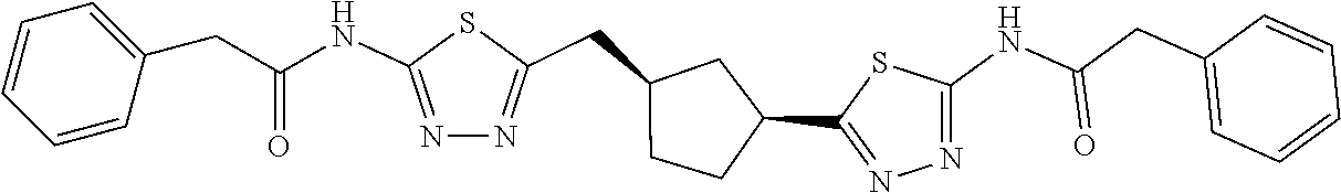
N1=C(NC(CC2=CC=CC=C2)=O)SC(C2CC(CC3=NN=C(NC(=O)CC4=CC=CC=C4)S3)CC2)=N1
